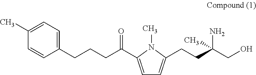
C1=C(C(CCCC2=CC=C(C)C=C2)=O)N(C)C(CCC(N)(C)CO)=C1
